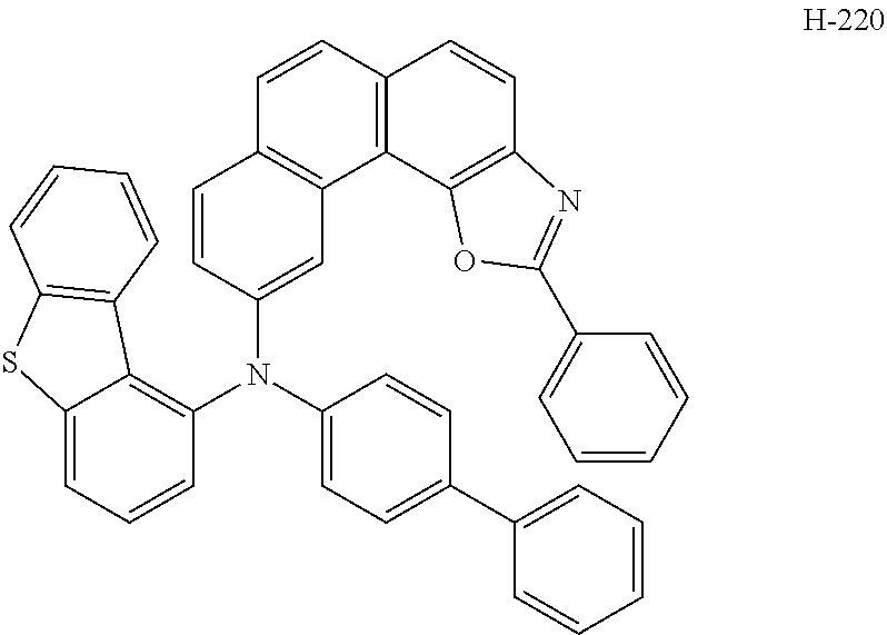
C1=C(N(C2=C3C(=CC=C2)SC2=C3C=CC=C2)C2=CC=C(C3=CC=CC=C3)C=C2)C=CC2=C1C1=C(C=C2)C=CC2=C1OC(C1=CC=CC=C1)=N2
